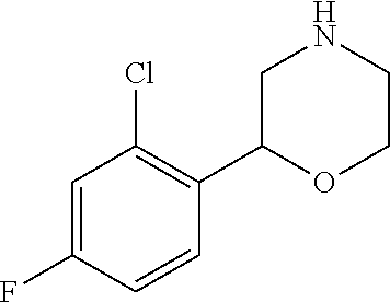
C1=C(F)C=CC(C2OCCNC2)=C1Cl
